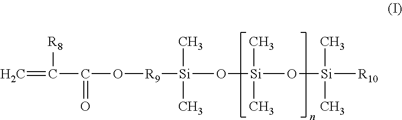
[R8]C(C(=O)O[R9][Si](C)(C)O[Si](C)(C)O[Si](C)(C)[R10])=C
